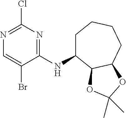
N1=C(Cl)N=C(NC2CCCCC3C2OC(C)(C)O3)C(Br)=C1
